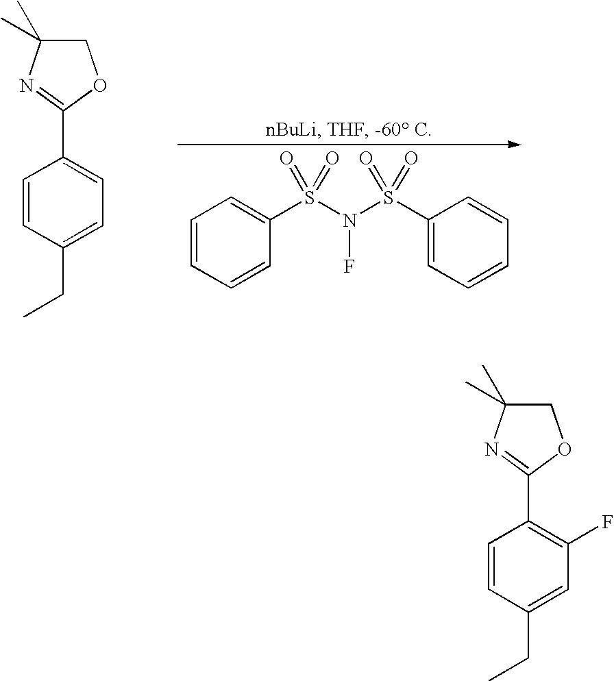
C1=CC(CC)=CC(F)=C1C1=NC(C)(C)CO1.C1=CC=CC(S(N(S(C2=CC=CC=C2)(=O)=O)F)(=O)=O)=C1.C1=CC(CC)=CC=C1C1=NC(C)(C)CO1
